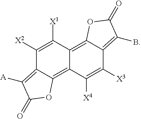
C1([X2])=C([X1])C2=C3C(=C(B)C(=O)O3)C([X3])=C([X4])C2=C2C1=C([A])C(=O)O2
